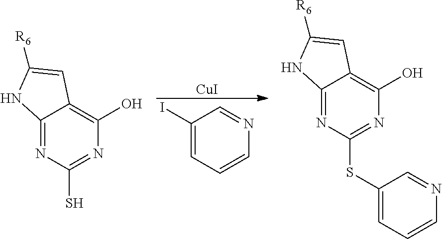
[CuI].C1(I)=CC=CN=C1.C12=NC(S)=NC(O)=C1C=C([R6])N2.C12=NC(SC3=CC=CN=C3)=NC(O)=C1C=C([R6])N2
